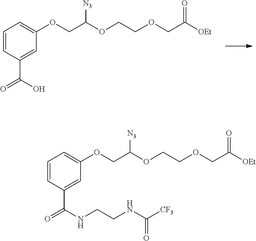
C1=CC(C(O)=O)=CC(OCC([N3])OCCOCC(=O)[OEt])=C1.C1=CC(C(NCCNC([CF3])=O)=O)=CC(OCC([N3])OCCOCC(=O)[OEt])=C1
